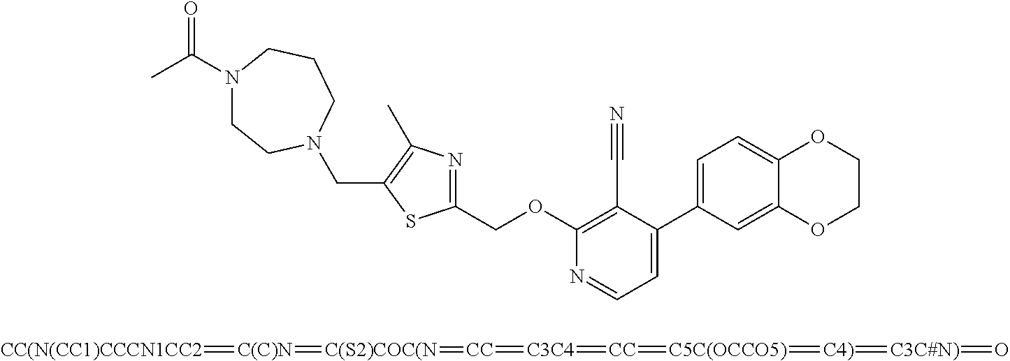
C(C1=C(C)N=C(COC2=C(C#N)C(C3=CC=C4C(=C3)OCCO4)=CC=N2)S1)N1CCN(C(=O)C)CCC1.[CC(N(CC1)CCCN1CC2]=[C(C)N]=[C(S2)COC(N]=[CC]=[C3C4]=[CC]=[C5C(OCCO5)]=[C4)]=[C3C#N)]=O
